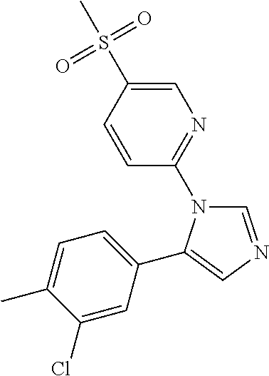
C1=CC(S(C)(=O)=O)=CN=C1N1C=NC=C1C1=CC=C(C)C(Cl)=C1
